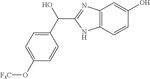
C12=C(C=CC(O)=C1)NC(C(C1=CC=C(O[F3C])C=C1)O)=N2
